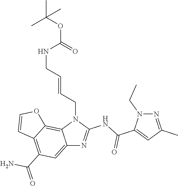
C12=CC(C(=O)N)=C3C(=C1N(CC=CCNC(=O)OC(C)(C)C)C(NC(C1=CC(C)=NN1CC)=O)=N2)OC=C3
